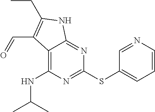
S(C1=CC=CN=C1)C1=NC(NC(C)C)=C2C(=N1)NC(CC)=C2C=O
